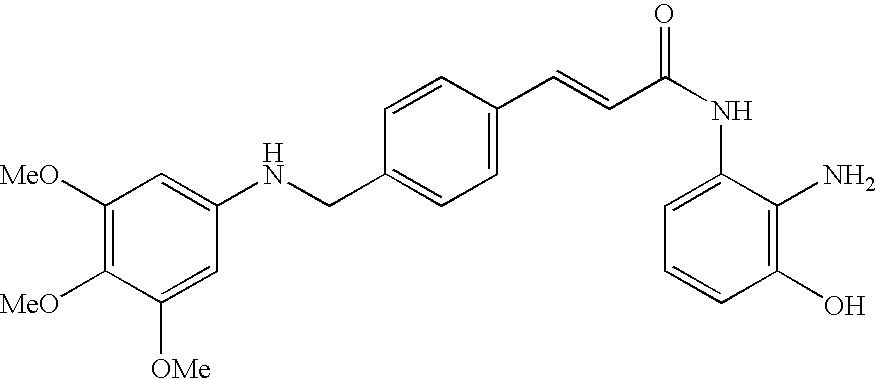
C1([MeO])=C([MeO])C([OMe])=CC(NCC2=CC=C(C=CC(=O)NC3=CC=CC(O)=C3N)C=C2)=C1
